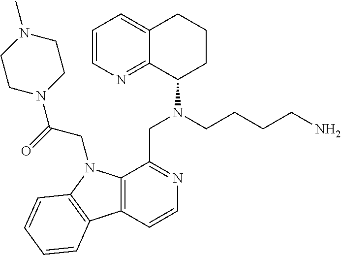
C1=CN=C2C(=C1)CCCC2N(CCCCN)CC1=NC=CC2=C1N(CC(N1CCN(C)CC1)=O)C1=C2C=CC=C1
